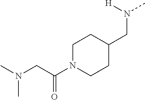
CN(CC(N1CCC(CN([H])C)CC1)=O)C
